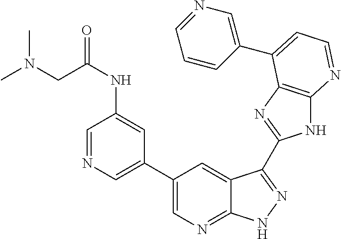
C1(C2=CN=CC(NC(CN(C)C)=O)=C2)=CN=C2C(=C1)C(C1=NC3=C(N1)N=CC=C3C1=CN=CC=C1)=NN2
